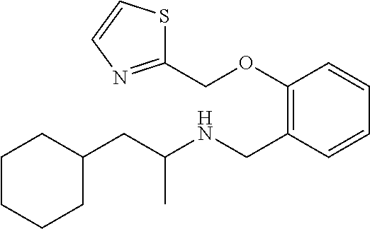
C1(OCC2=NC=CS2)=C(CNC(CC2CCCCC2)C)C=CC=C1
